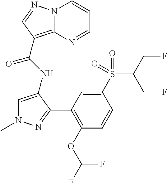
N12C(=C(C(NC3=CN(C)N=C3C3=C(OC(F)F)C=CC(S(C(CF)CF)(=O)=O)=C3)=O)C=N1)N=CC=C2
